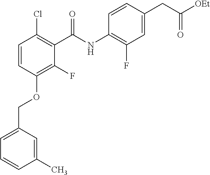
C1=C(COC2=C(F)C(C(=O)NC3=C(F)C=C(CC(=O)[OEt])C=C3)=C(Cl)C=C2)C=C(C)C=C1
